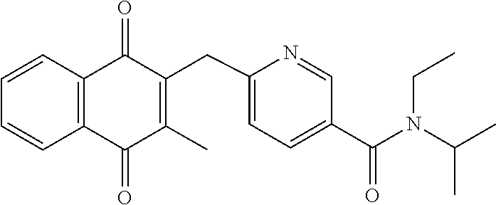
C1=CC2=C(C=C1)C(=O)C(C)=C(CC1=CC=C(C(N(CC)C(C)C)=O)C=N1)C2=O
